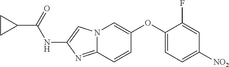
C1CC1C(=O)NC1=CN2C(=N1)C=CC(OC1=CC=C([NO2])C=C1F)=C2
